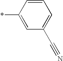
C1(C#N)=CC=CC(*)=C1
